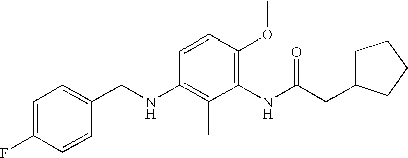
C1(NCC2=CC=C(F)C=C2)=C(C)C(NC(CC2CCCC2)=O)=C(OC)C=C1
